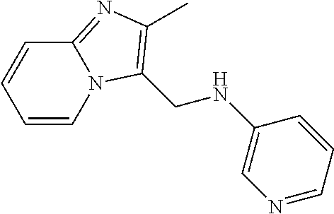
C1=CN2C(=NC(C)=C2CNC2=CN=CC=C2)C=C1
